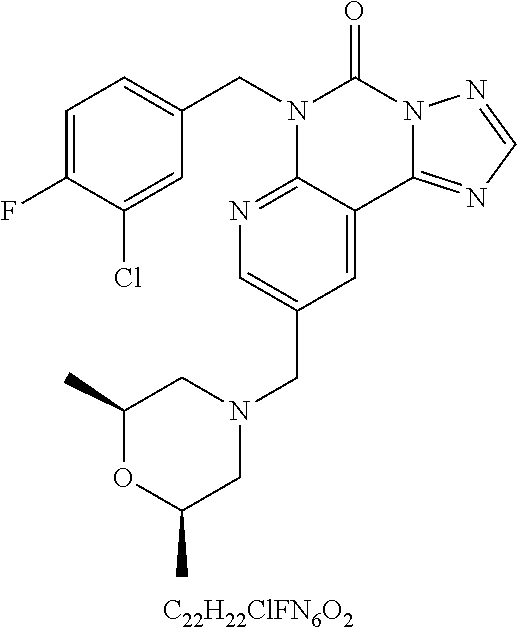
[C22H22ClFN6O2].C1(F)=CC=C(CN2C3=NC=C(CN4CC(C)OC(C)C4)C=C3C3=NC=NN3C2=O)C=C1Cl
